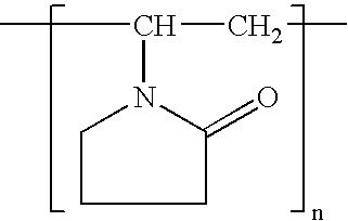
C1CCC(=O)N1C(CC)C
